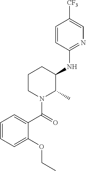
C1=CC=C(OCC)C(C(=O)N2C(C)C(NC3=NC=C([CF3])C=C3)CCC2)=C1
